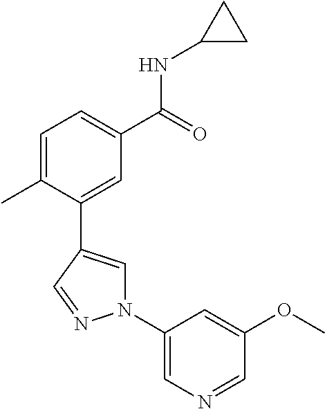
C1=C(C)C(C2=CN(C3=CN=CC(OC)=C3)N=C2)=CC(C(=O)NC2CC2)=C1
